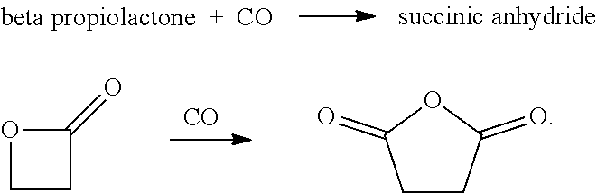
C1CC(=O)OC1=O.[CO].O1CCC1=O
